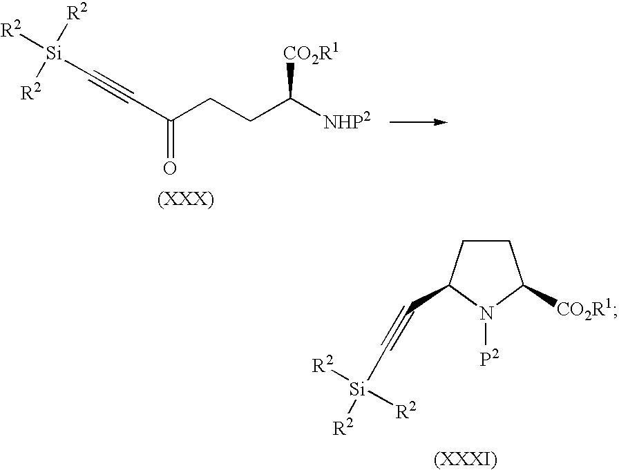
C(CCC([NHP2])[CO2R1])(=O)C#C[Si]([R2])([R2])[R2].C1CC(C#C[Si]([R2])([R2])[R2])N([P2])C1[CO2R1]
